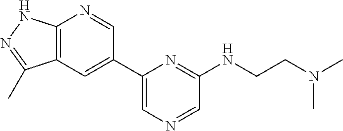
C1=C(C2=CC3=C(N=C2)NN=C3C)N=C(NCCN(C)C)C=N1
